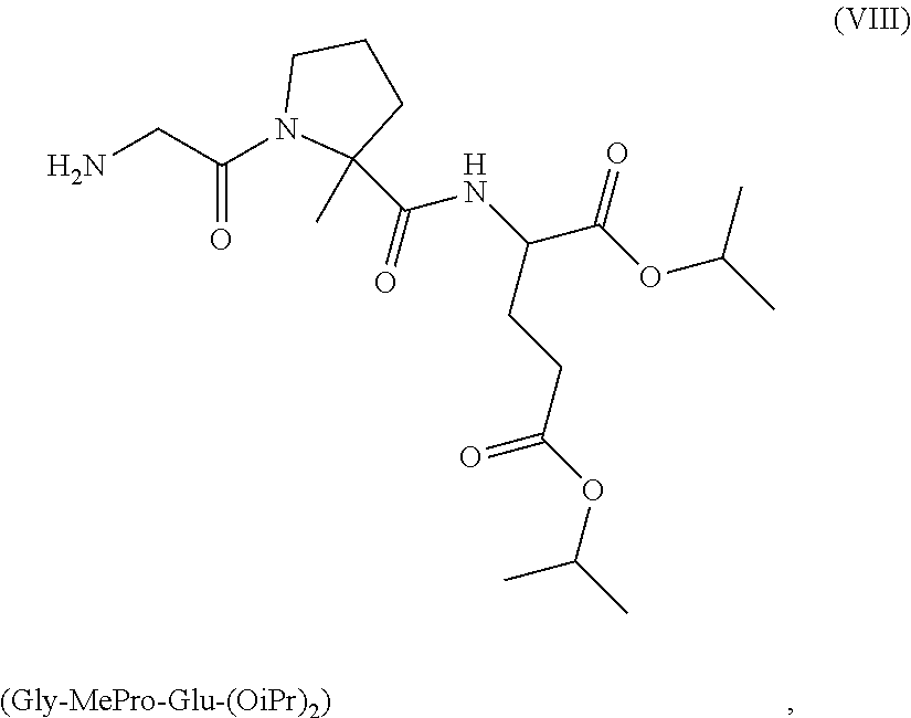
[(Gly-MePro-Glu-(OiPr)2)].NCC(N1C(C)(C(=O)NC(C(OC(C)C)=O)CCC(OC(C)C)=O)CCC1)=O
